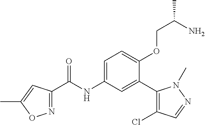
N1=C(C(=O)NC2=CC=C(OCC(C)N)C(C3=C(Cl)C=NN3C)=C2)C=C(C)O1
